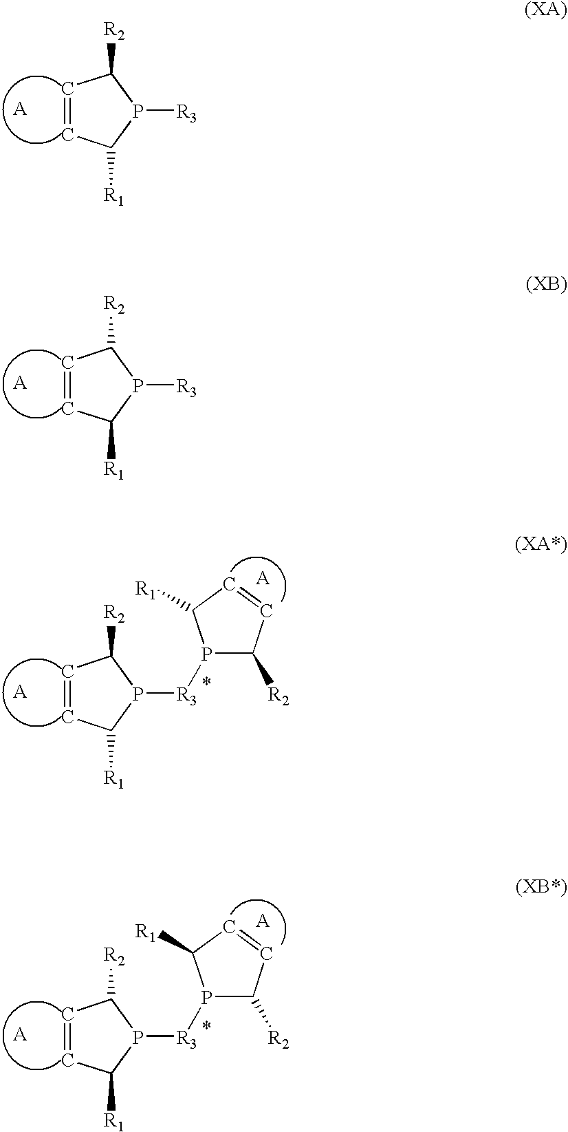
C1=CC([R1])P([R3]P2C([R2])C=CC2[R1])C1[R2].C1=CC([R1])P([R3]P2C([R2])C=CC2[R1])C1[R2].C1=CC([R1])P([R3])C1[R2].C1=CC([R1])P([R3])C1[R2]
